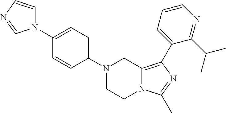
N1(C2=CC=C(N3C=CN=C3)C=C2)CCN2C(=C(C3=CC=CN=C3C(C)C)N=C2C)C1
